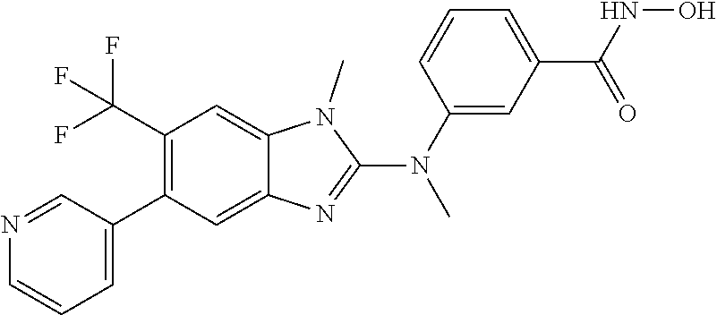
C1=C(C2=C(C(F)(F)F)C=C3C(=C2)N=C(N(C)C2=CC(C(=O)NO)=CC=C2)N3C)C=NC=C1
